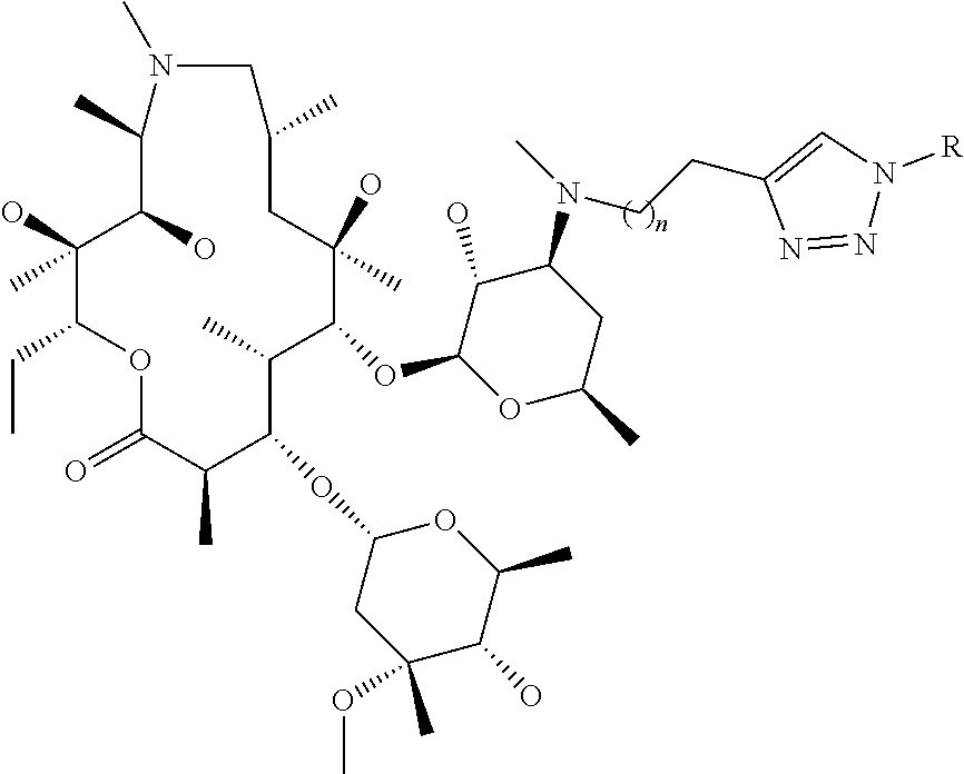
C1(O)(C)C(O)C(C)N(C)CC(C)CC(O)(C)C(OC2OC(C)CC(N(C)CCC3=CN([R])N=N3)C2O)C(C)C(OC2CC(C)(OC)C(O)C(C)O2)C(C)C(=O)OC1CC
